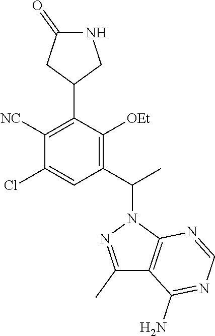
C1([NC])=C(C2CNC(=O)C2)C([OEt])=C(C(C)N2N=C(C)C3=C2N=CN=C3N)C=C1Cl
